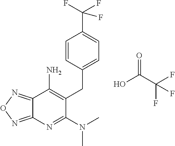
C1(CC2=C(N)C3=NON=C3N=C2N(C)C)=CC=C(C(F)(F)F)C=C1.OC(C(F)(F)F)=O
